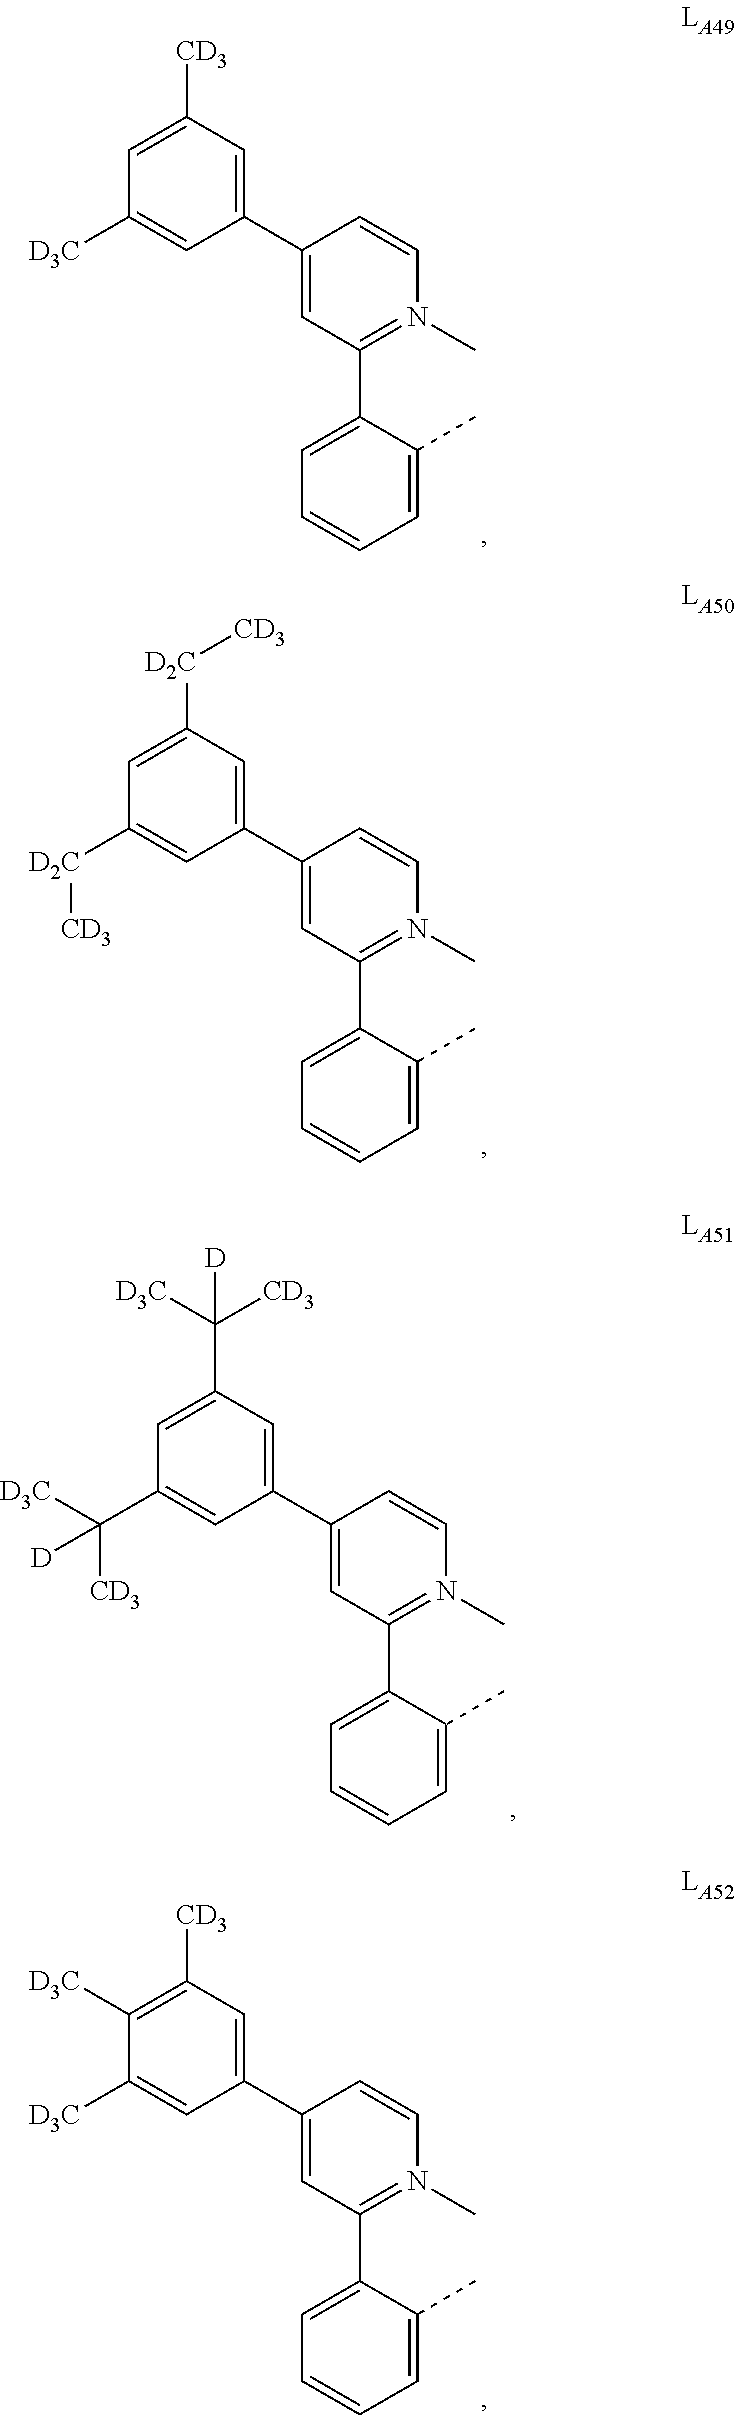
C1(C2=CC([CD3])=CC([D3C])=C2)=CC(C2=CC=CC=C2C)=N(C)C=C1.C1(C2=CC([D2C][CD3])=CC([D2C][CD3])=C2)=CC(C2=CC=CC=C2C)=N(C)C=C1.C1(C2=CC(C([CD3])([D3C])[D])=CC(C([CD3])([D3C])[D])=C2)=CC(C2=CC=CC=C2C)=N(C)C=C1.C1(C2=CC([CD3])=C([D3C])C([D3C])=C2)=CC(C2=CC=CC=C2C)=N(C)C=C1
